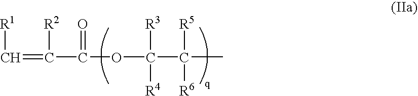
C(=C(C(OC(C(C)([R5])[R6])([R3])[R4])=O)[R2])[R1]
